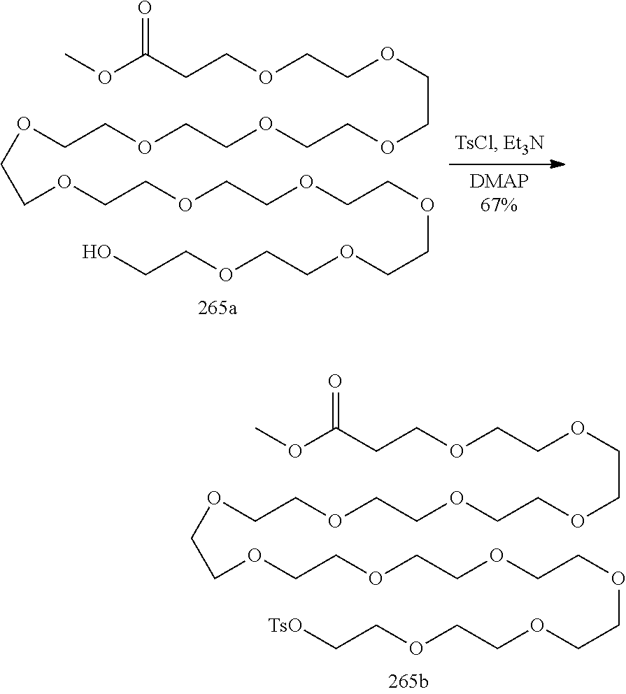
COC(=O)CCOCCOCCOCCOCCOCCOCCOCCOCCOCCOCCOCCOCCO.COC(=O)CCOCCOCCOCCOCCOCCOCCOCCOCCOCCOCCOCCOCC[TsO]
